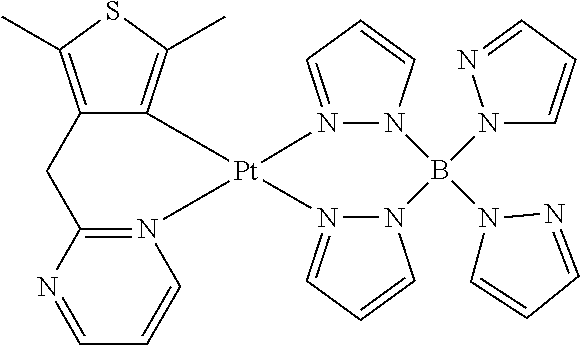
C12=C(C)SC(C)=C1[Pt]1(N3=C(C2)N=CC=C3)N2=CC=CN2B(N2C=CC=N2)(N2C=CC=N2)N2N1=CC=C2
